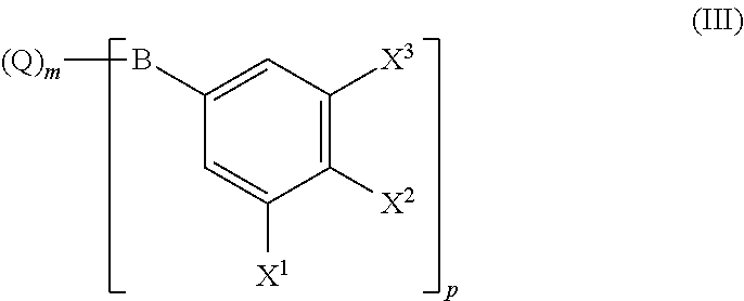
[(Q)m]BC1=CC([X3])=C([X2])C([X1])=C1
